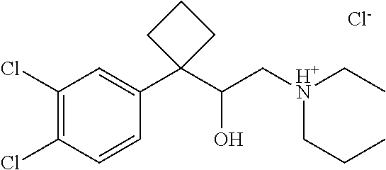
[Cl-].C1(Cl)=C(Cl)C=CC(C2(C(C[H+N](CC)CCC)O)CCC2)=C1
